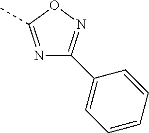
N1=C(C)ON=C1C1=CC=CC=C1
